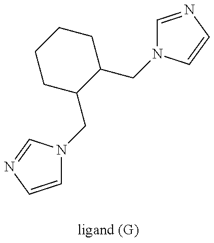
C1=CN=CN1CC1C(CN2C=NC=C2)CCCC1
